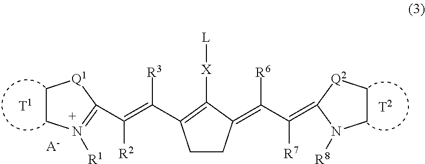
[A-].C1CN([R1])=C(C(=C([R3])C2=C([X][L])C(=C(C([R7])=C3[Q2]CCN3[R8])[R6])CC2)[R2])[Q1]1
